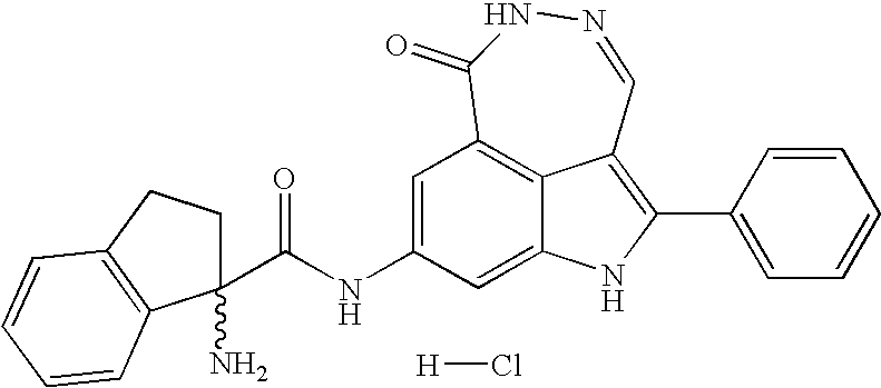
C1=C(NC(=O)C2(N)CCC3=C2C=CC=C3)C=C2NC(C3=CC=CC=C3)=C3C2=C1C(=O)NN=C3.[H]Cl
